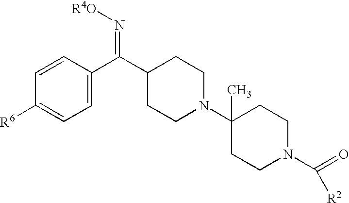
C1=CC([R6])=CC=C1C(C1CCN(C2(C)CCN(C(=O)[R2])CC2)CC1)=N[R4O]
